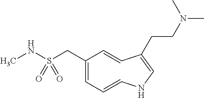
CNS(CC1=CC=CNC=C(CCN(C)C)C=C1)(=O)=O
